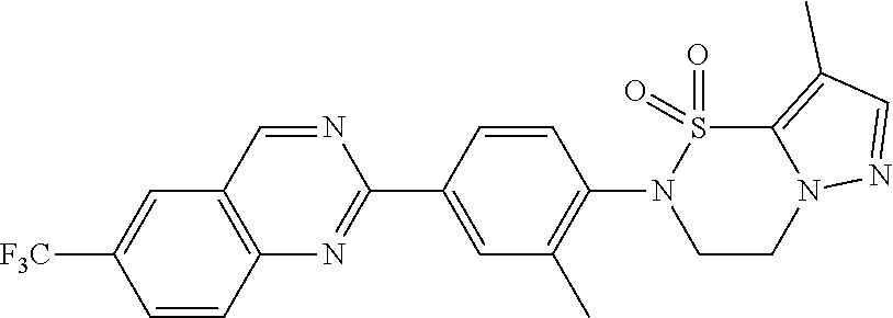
C1=C(C2=NC3=C(C=C([F3C])C=C3)C=N2)C=CC(N2CCN3C(=C(C)C=N3)S2(=O)=O)=C1C
